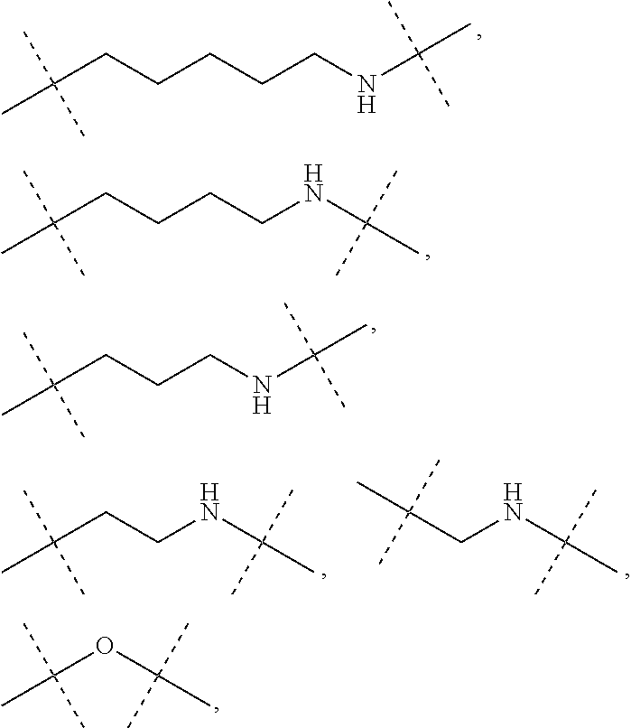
C(CCCCCNC(C)(C)C)(C)(C)C.C(CCCCNC(C)(C)C)(C)(C)C.C(CCCNC(C)(C)C)(C)(C)C.C(OC(C)(C)C)(C)(C)C.C(CCNC(C)(C)C)(C)(C)C.C(CNC(C)(C)C)(C)(C)C
